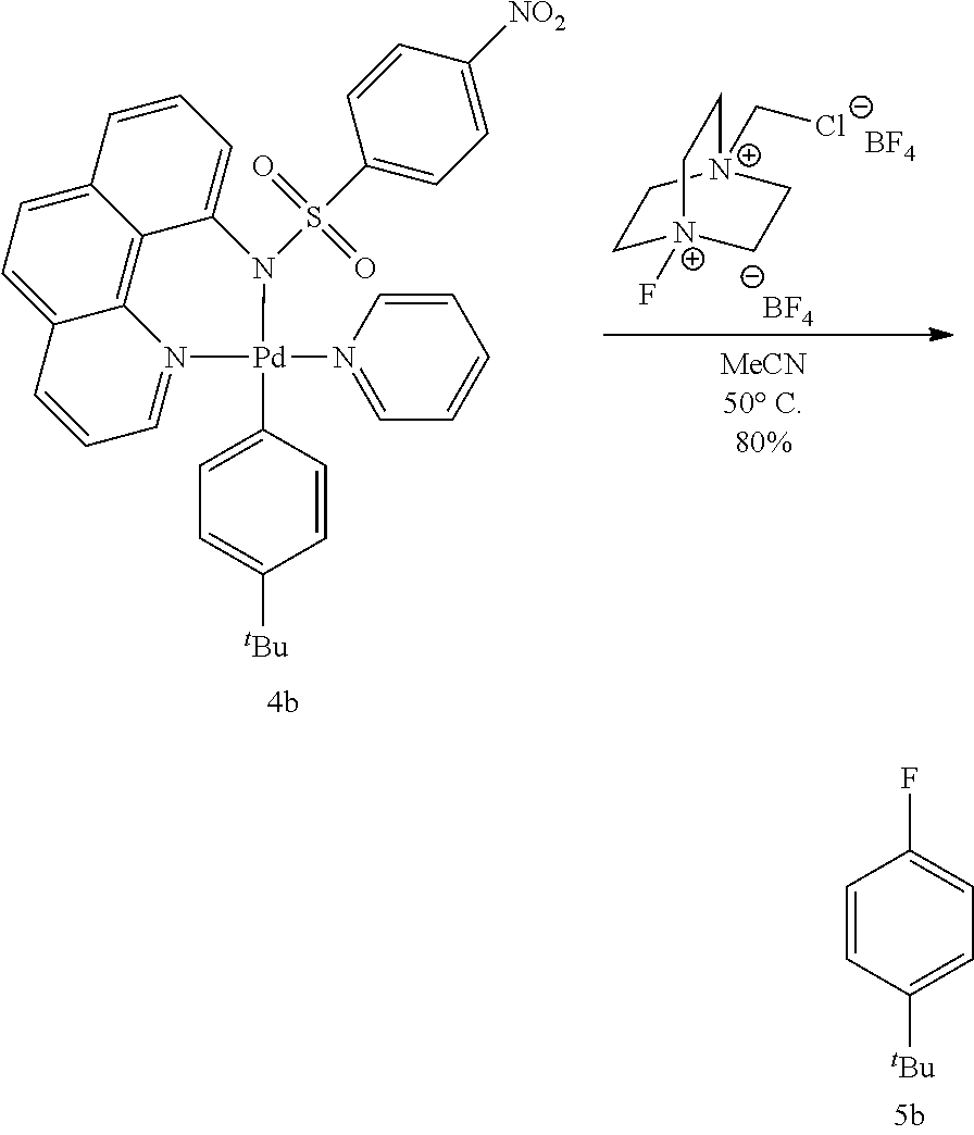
C1=CC([tBu])=CC=C1F.C1[N+]2(C[Cl-])CC[N+](F)(C1)CC2.[BF4].[BF4].C1=C2C3=C4C(=CC=C3C=C1)C=CC=N4[Pd](N1=CC=CC=C1)(C1=CC=C([tBu])C=C1)N2S(C1=CC=C([NO2])C=C1)(=O)=O
